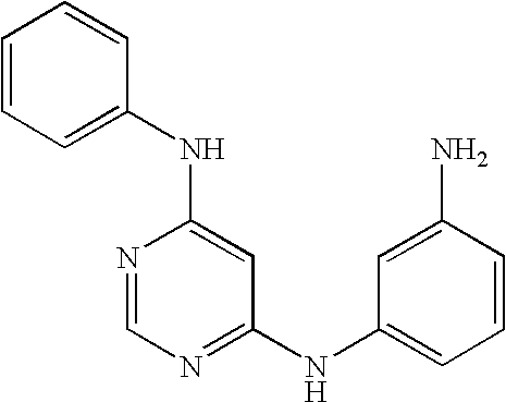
C1=CC=CC(NC2=CC(NC3=CC=CC(N)=C3)=NC=N2)=C1
